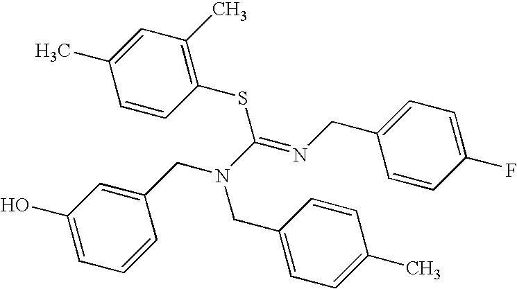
C1(O)=CC=CC(CN(CC2=CC=C(C)C=C2)C(=NCC2=CC=C(F)C=C2)SC2=C(C)C=C(C)C=C2)=C1
